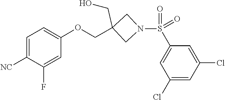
O=S(=O)(C1=CC(Cl)=CC(Cl)=C1)N1CC(COC2=CC=C([NC])C(F)=C2)(CO)C1
